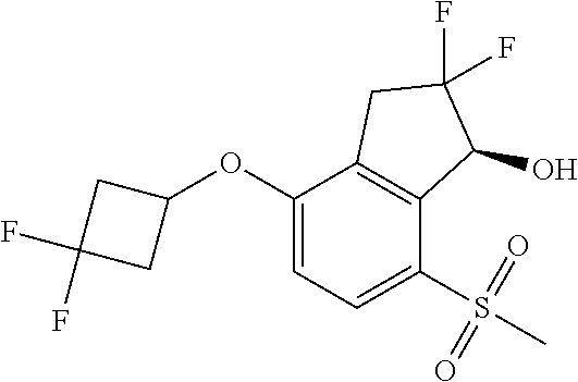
C1(OC2CC(F)(F)C2)=CC=C(S(=O)(C)=O)C2=C1CC(F)(F)C2O
